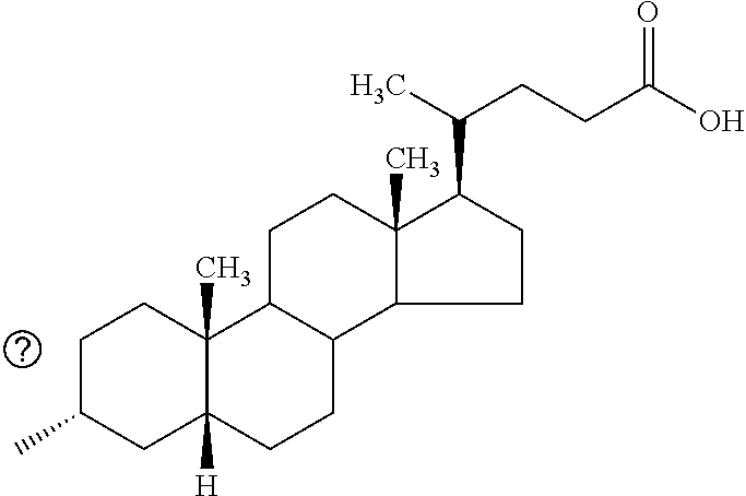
C1C(C)CC2([H])C(C)(C1)C1C(CC2)C2C(C)(CC1)C(C(C)CCC(O)=O)CC2
